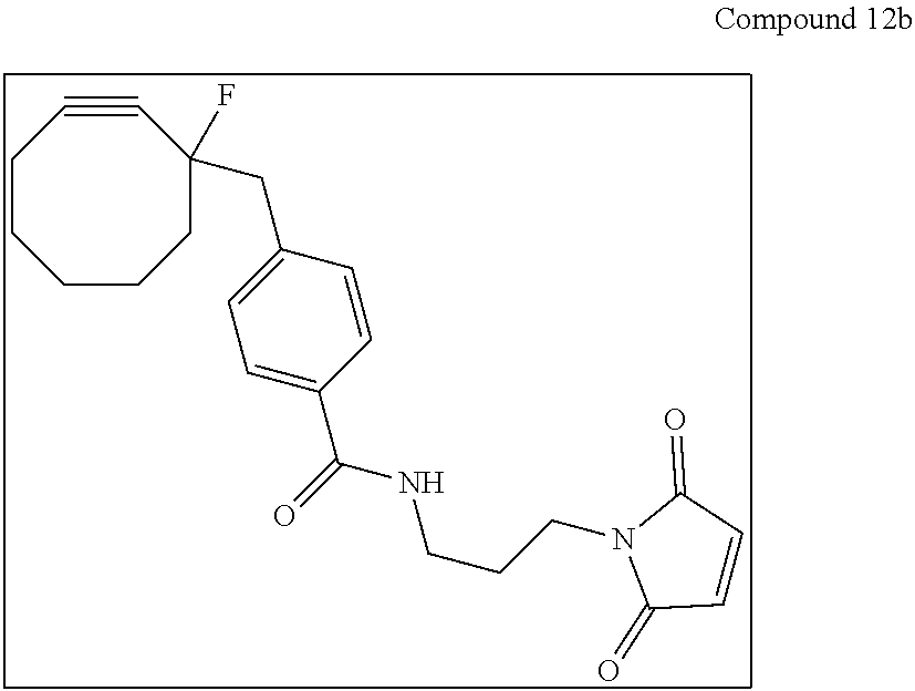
C1CCCCC(CC2=CC=C(C(=O)NCCCN3C(=O)C=CC3=O)C=C2)(F)C#C1
